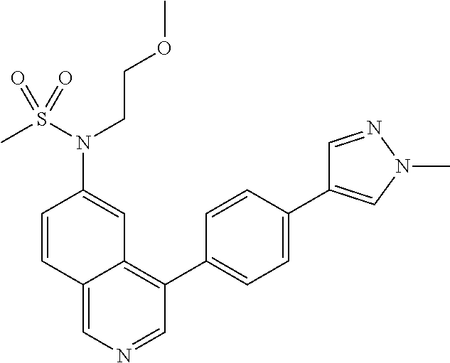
C1(C2=CC=C(C3=CN(C)N=C3)C=C2)=C2C(=CN=C1)C=CC(N(S(=O)(C)=O)CCOC)=C2
